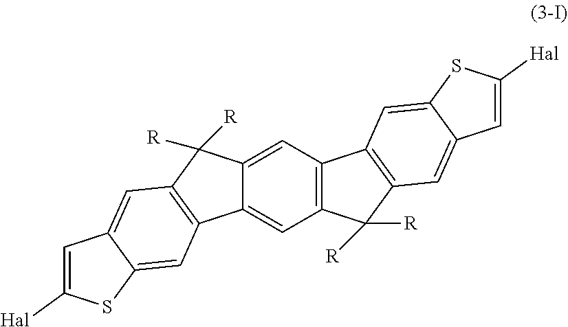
C12=CC3=C(C=C1C([R])([R])C1=C2C=C2C(=C1)C=C([Hal])S2)C1=C(C3([R])[R])C=C2C(=C1)SC([Hal])=C2
